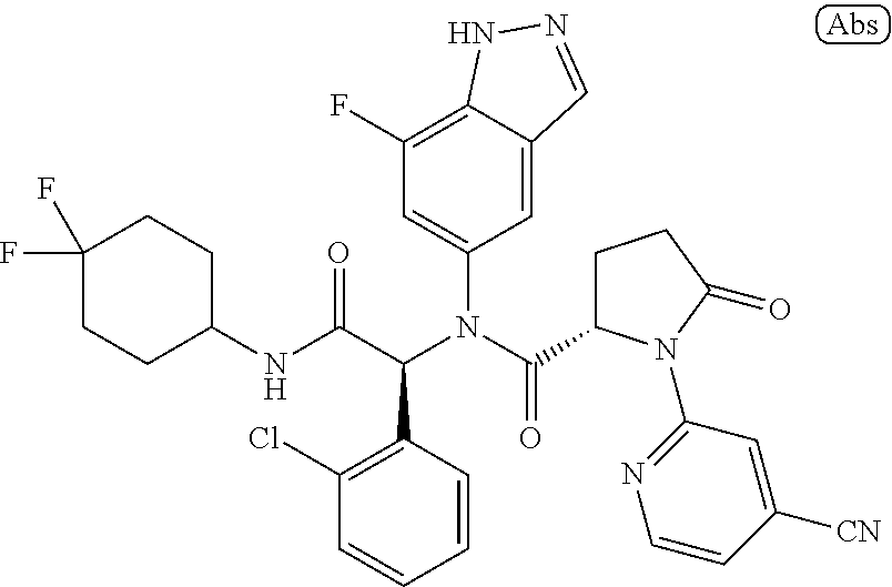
C1(NC(C(N(C(=O)C2CCC(=O)N2C2=NC=CC([CN])=C2)C2=CC(F)=C3C(=C2)C=NN3)C2=C(Cl)C=CC=C2)=O)CCC(F)(F)CC1
